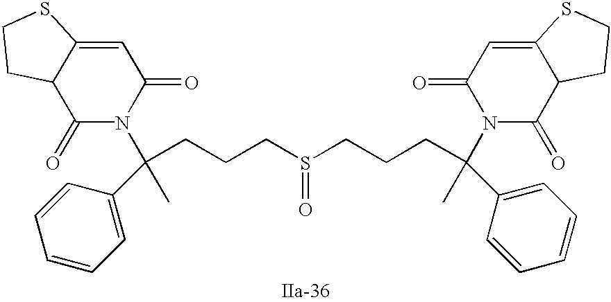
S(=O)(CCCC(C)(N1C(=O)C=C2C(C1=O)CCS2)C1=CC=CC=C1)CCCC(N1C(=O)C2C(=CC1=O)SCC2)(C)C1=CC=CC=C1
